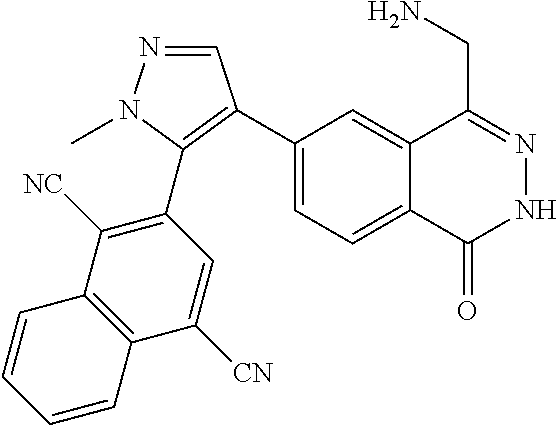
C1(C2=C(C3=C([NC])C4=C(C=CC=C4)C([CN])=C3)N(C)N=C2)=CC=C2C(=C1)C(CN)=NNC2=O
